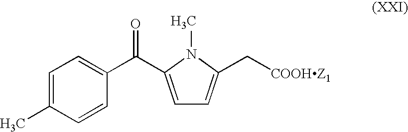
C1=C(C)C=CC(C(=O)C2=CC=C(C[COOHZ1])N2C)=C1
